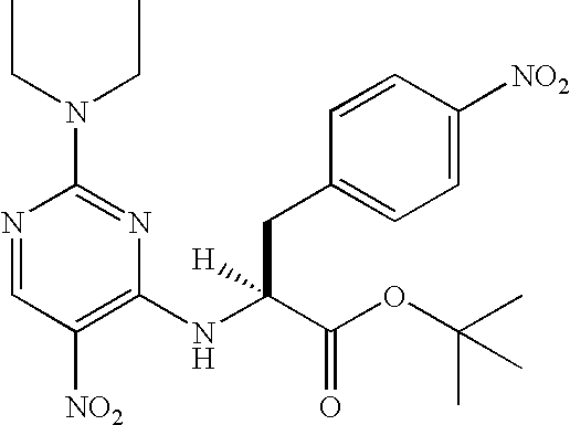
N1=CC([NO2])=C(NC(C(OC(C)(C)C)=O)([H])CC2=CC=C([NO2])C=C2)N=C1N(CC)CC
